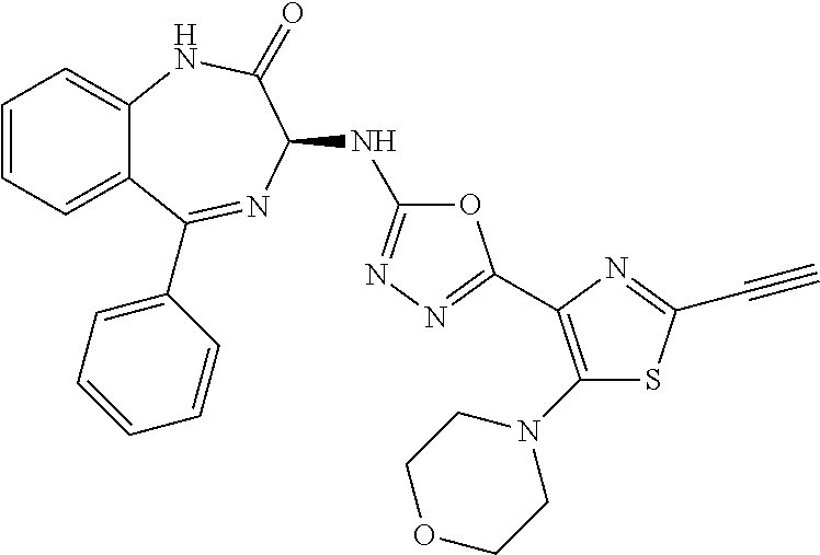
C1=CC=C2C(=C1)NC(=O)C(NC1=NN=C(C3=C(N4CCOCC4)SC(C#C)=N3)O1)N=C2C1=CC=CC=C1
